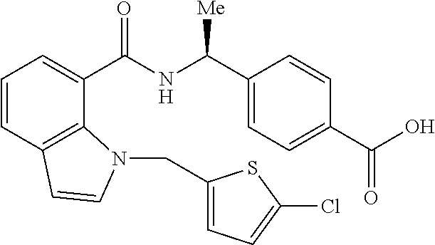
C1=CC2=C(C(C(NC(C3=CC=C(C(O)=O)C=C3)[Me])=O)=C1)N(CC1=CC=C(Cl)S1)C=C2
